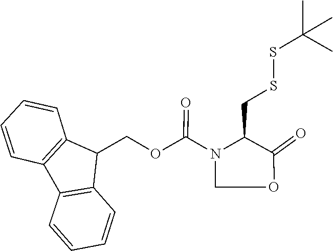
S(SC(C)(C)C)CC1C(=O)OCN1C(OCC1C2=C(C=CC=C2)C2=C1C=CC=C2)=O
